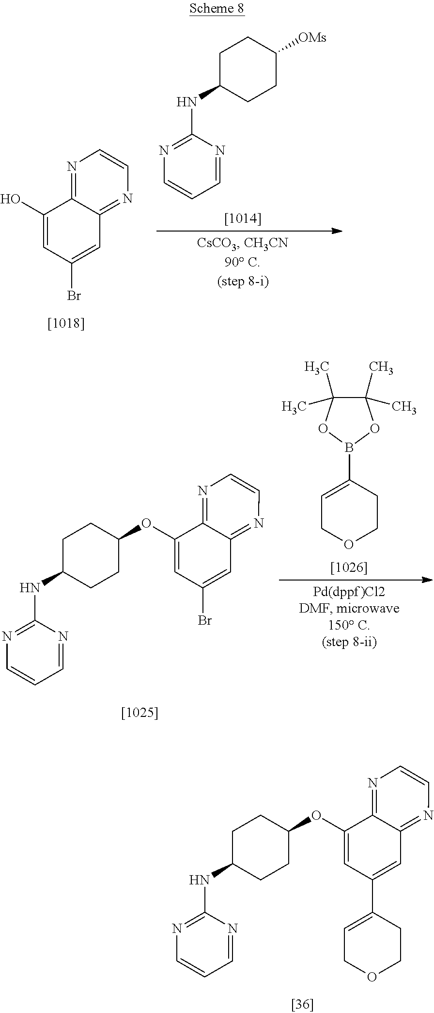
C1(OC2CCC(NC3=NC=CC=N3)CC2)=CC(C2=CCOCC2)=CC2=NC=CN=C12.C1(O)=CC(Br)=CC2=NC=CN=C12.[OMs]C1CCC(NC2=NC=CC=N2)CC1.C1(OC2CCC(NC3=NC=CC=N3)CC2)=CC(Br)=CC2=NC=CN=C12.C1(C)(C)C(C)(C)OB(C2=CCOCC2)O1
